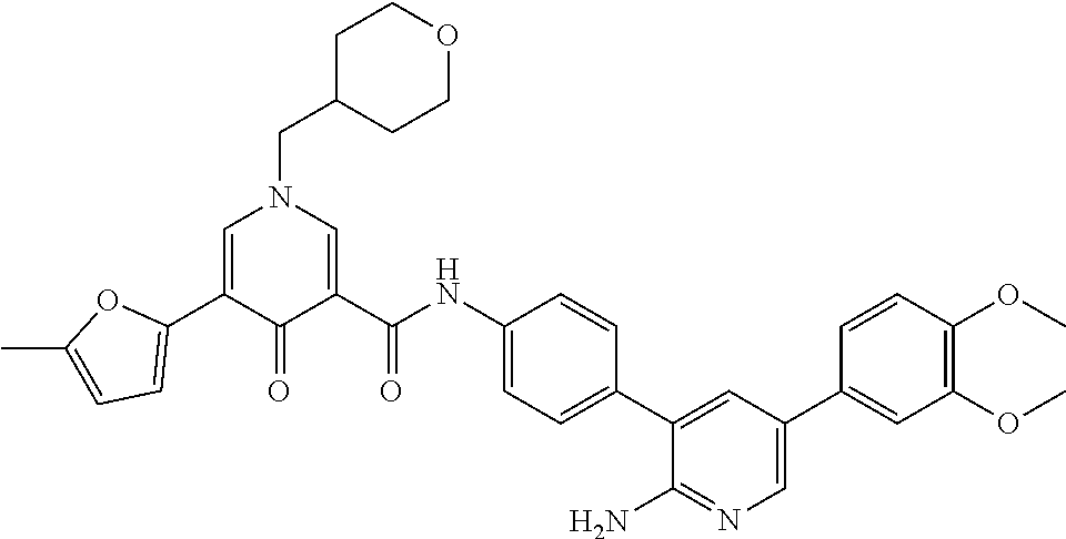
C1C(CN2C=C(C3=CC=C(C)O3)C(=O)C(C(NC3=CC=C(C4=CC(C5=CC(OC)=C(OC)C=C5)=CN=C4N)C=C3)=O)=C2)CCOC1
